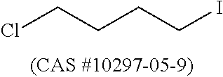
ClCCCCI
